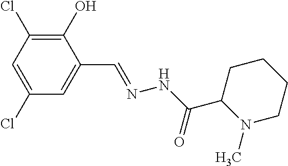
C1=C(Cl)C=C(C=NNC(C2N(C)CCCC2)=O)C(O)=C1Cl
